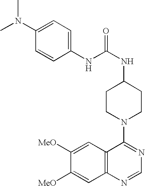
C1([MeO])=CC2=C(C=C1[MeO])N=CN=C2N1CCC(NC(=O)NC2=CC=C(N(C)C)C=C2)CC1
